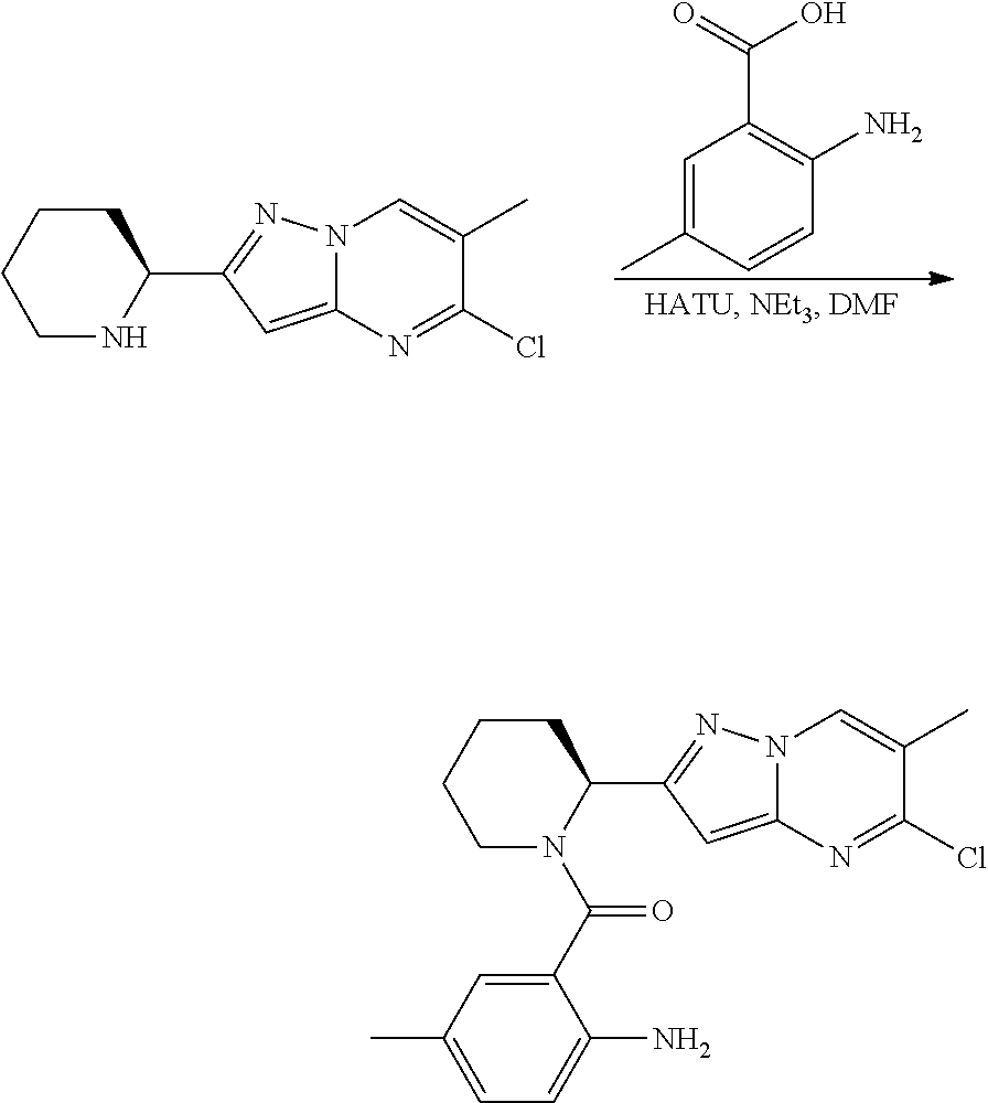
C1=C(C)C=CC(N)=C1C(=O)O.C1CCCNC1C1=NN2C(=C1)N=C(Cl)C(C)=C2.C1CCCN(C(C2=CC(C)=CC=C2N)=O)C1C1=NN2C(=C1)N=C(Cl)C(C)=C2
